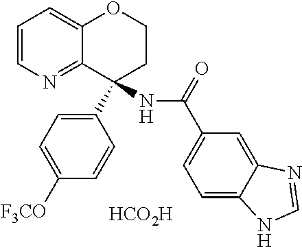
C1=CN=C2C(=C1)OCCC2(C1=CC=C([F3CO])C=C1)NC(=O)C1=CC=C2C(=C1)N=CN2.[HCO2H]
